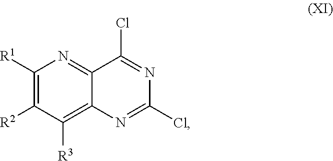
C1(Cl)=NC2=C([R3])C([R2])=C([R1])N=C2C(Cl)=N1
